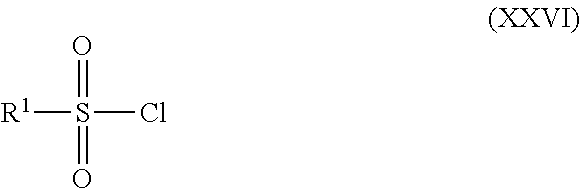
[R1]S(=O)(=O)Cl
